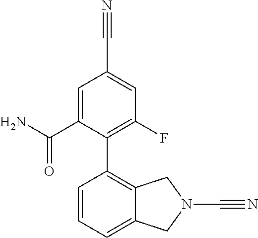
C1=C(C(N)=O)C(C2=C3C(=CC=C2)CN(C#N)C3)=C(F)C=C1C#N
